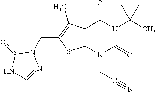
C12=C(N(CC#N)C(=O)N(C3(C)CC3)C1=O)SC(CN1C(=O)NC=N1)=C2C
